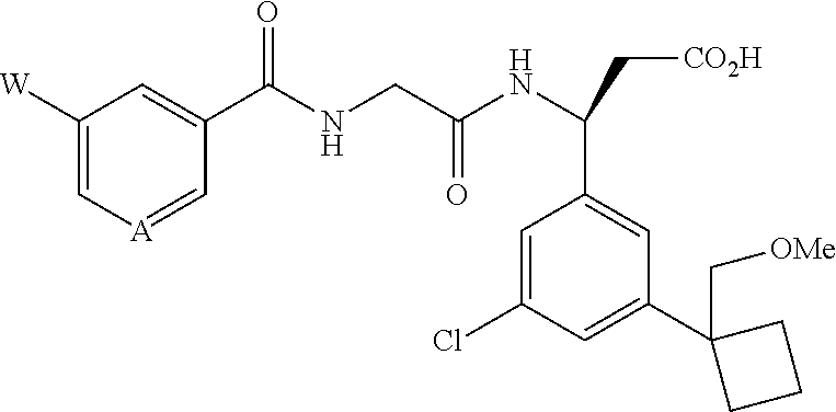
C1([W])=C[A]=CC(C(NCC(NC(C[CO2H])C2=CC(C3(C[OMe])CCC3)=CC(Cl)=C2)=O)=O)=C1
